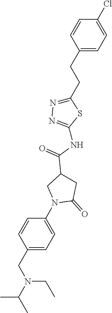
C1(N2C(=O)CC(C(NC3=NN=C(CCC4=CC=C(Cl)C=C4)S3)=O)C2)=CC=C(CN(C(C)C)CC)C=C1
